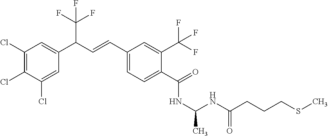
C1(Cl)=C(Cl)C(Cl)=CC(C(C=CC2=CC=C(C(=O)NC(NC(CCCSC)=O)C)C(C(F)(F)F)=C2)C(F)(F)F)=C1
